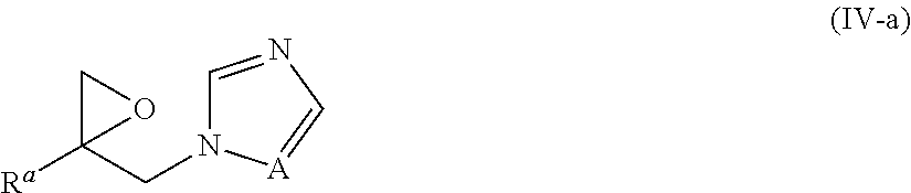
C1C([Ra])(CN2C=NC=[A]2)O1
